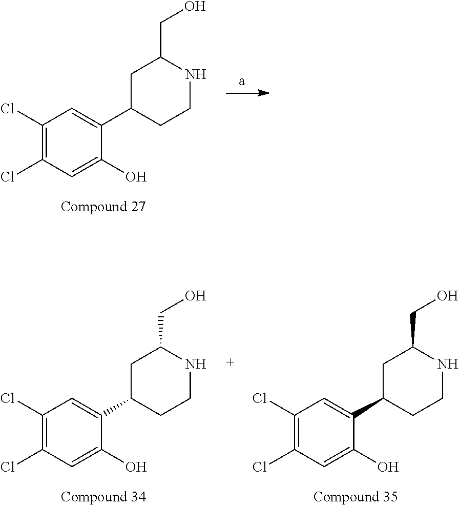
C1(Cl)=C(Cl)C=C(O)C(C2CCNC(CO)C2)=C1.C1(Cl)=C(Cl)C=C(O)C(C2CCNC(CO)C2)=C1.C1(Cl)=C(Cl)C=C(O)C(C2CCNC(CO)C2)=C1
